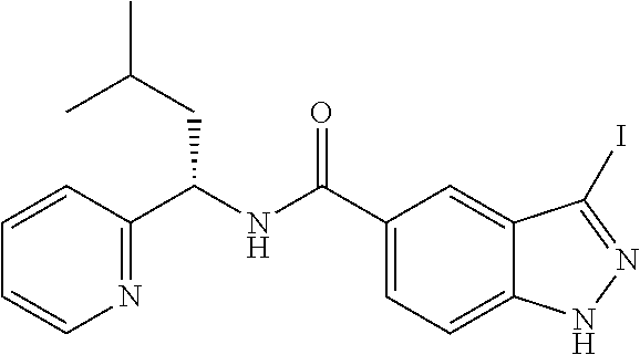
C1(C(NC(C2=CC=C3C(=C2)C(I)=NN3)=O)CC(C)C)=NC=CC=C1
